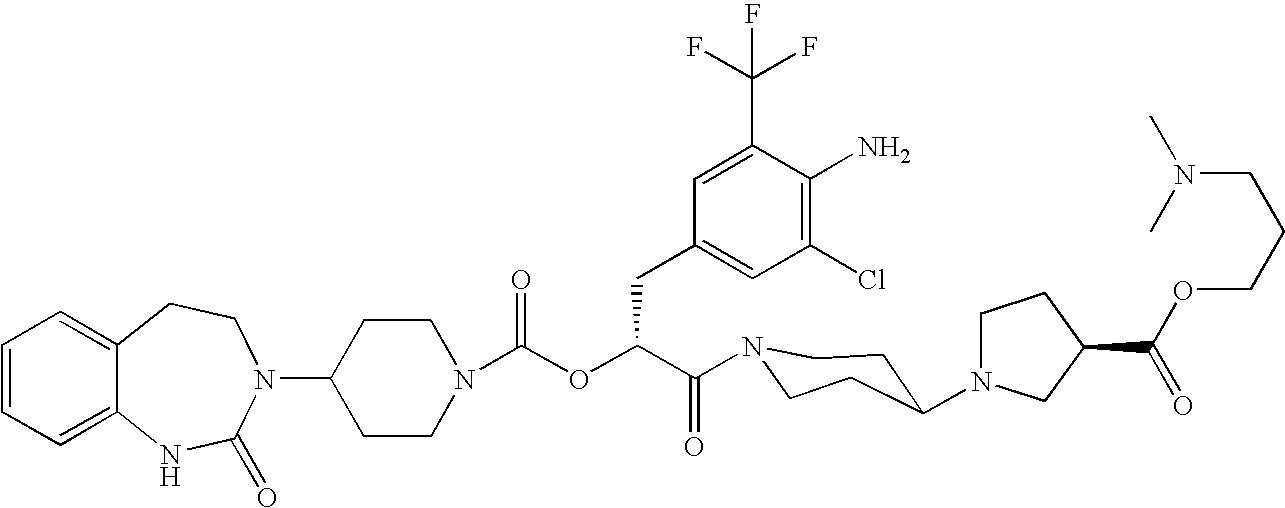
C1(N2C(=O)NC3=CC=CC=C3CC2)CCN(C(OC(C(=O)N2CCC(N3CCC(C(OCCCN(C)C)=O)C3)CC2)CC2=CC(Cl)=C(N)C(C(F)(F)F)=C2)=O)CC1
